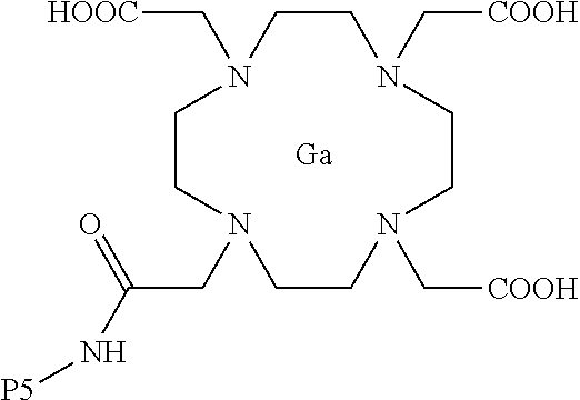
C1CN(C[COOH])CCN(C[COOH])CCN(CC(N[P5])=O)CCN1C[HOOC].[Ga]
